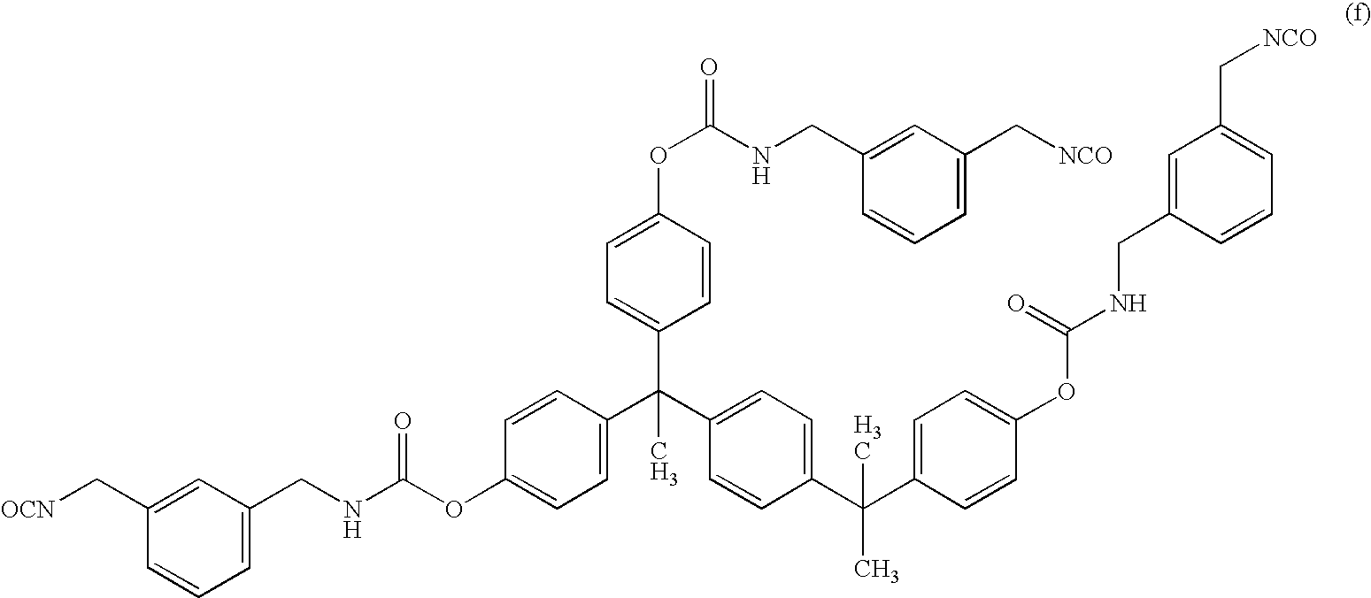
C1=C(CNC(OC2=CC=C(C(C)(C3=CC=C(OC(NCC4=CC(C[NCO])=CC=C4)=O)C=C3)C3=CC=C(C(C4=CC=C(OC(NCC5=CC(C[NCO])=CC=C5)=O)C=C4)(C)C)C=C3)C=C2)=O)C=C(C[OCN])C=C1
